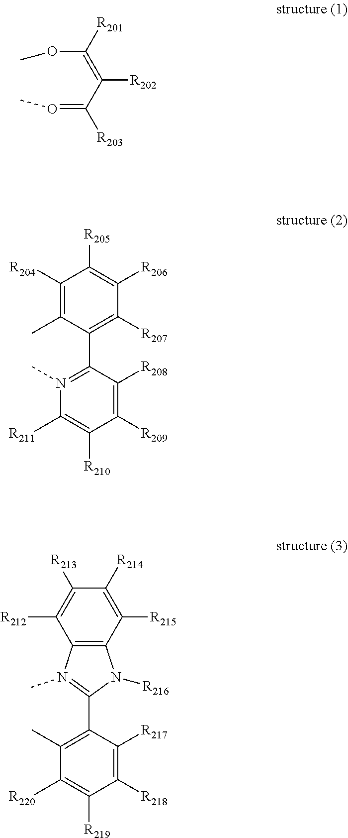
C1([R204])=C(C)C(C2=N(C)C([R211])=C([R210])C([R209])=C2[R208])=C([R207])C([R206])=C1[R205].C1(C)=C(C2=N(C)C3=C(N2[R216])C([R215])=C([R214])C([R213])=C3[R212])C([R217])=C([R218])C([R219])=C1[R220].O(=C(C(=C(OC)[R201])[R202])[R203])C
